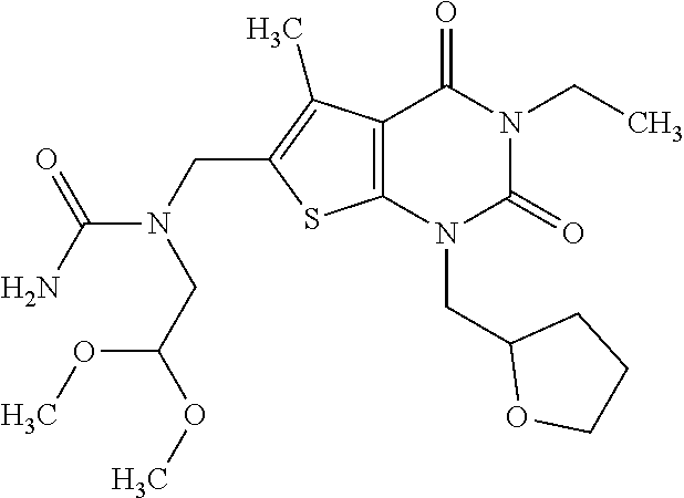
C12=C(N(CC3OCCC3)C(=O)N(CC)C1=O)SC(CN(C(N)=O)CC(OC)OC)=C2C
